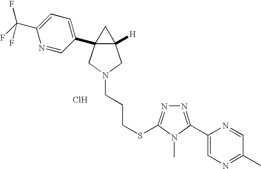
Cl.C12([H])CN(CCCSC3=NN=C(C4=CN=C(C)C=N4)N3C)CC1(C1=CC=C(C(F)(F)F)N=C1)C2
